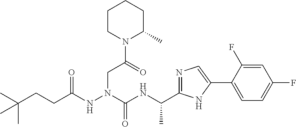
C(NC(N(NC(CCC(C)(C)C)=O)CC(N1C(C)CCCC1)=O)=O)(C)C1=NC=C(C2=CC=C(F)C=C2F)N1
